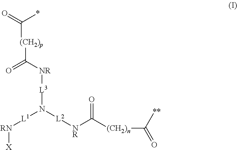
O=C(*)[(CH2)p]C(=O)[NR][L3]N([L1][RN][X])[L2][NR]C([(CH2)n]C(=O)[**])=O
